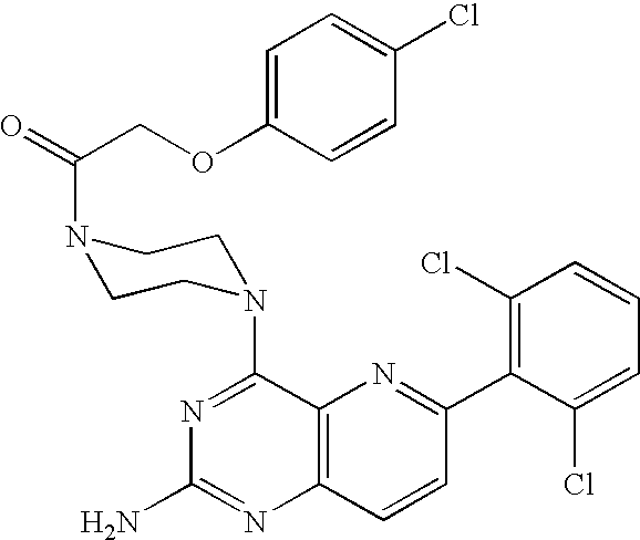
C12=C(C=CC(C3=C(Cl)C=CC=C3Cl)=N1)N=C(N)N=C2N1CCN(C(=O)COC2=CC=C(Cl)C=C2)CC1
